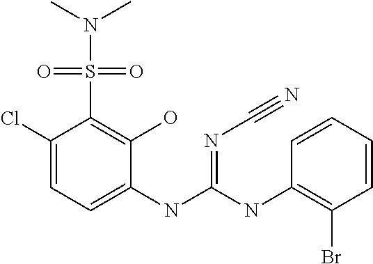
C1=C(Cl)C(S(N(C)C)(=O)=O)=C(O)C(NC(NC2=C(Br)C=CC=C2)=NC#N)=C1
